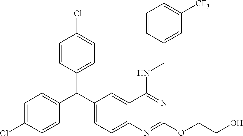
C1=C(Cl)C=CC(C(C2=CC=C3C(=C2)C(NCC2=CC([CF3])=CC=C2)=NC(OCCO)=N3)C2=CC=C(Cl)C=C2)=C1
